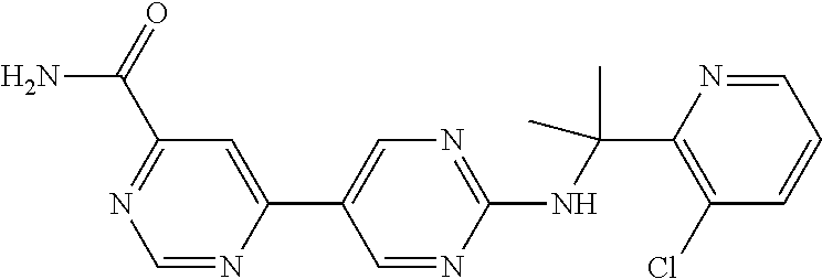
C1(C2=CN=C(NC(C3=C(Cl)C=CC=N3)(C)C)N=C2)=CC(C(N)=O)=NC=N1
